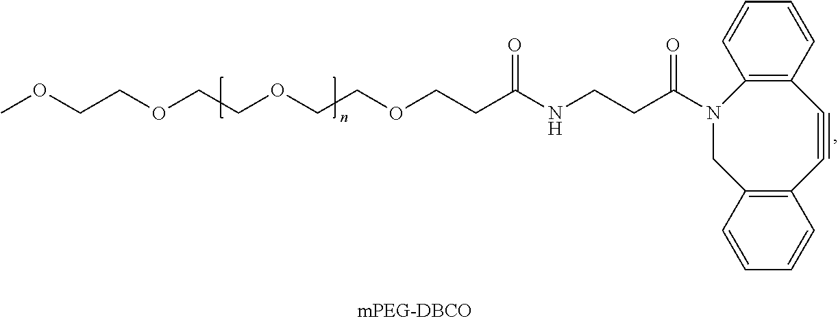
C(COCCC(NCCC(N1C2=C(C#CC3=C(C1)C=CC=C3)C=CC=C2)=O)=O)OCCOCCOC
